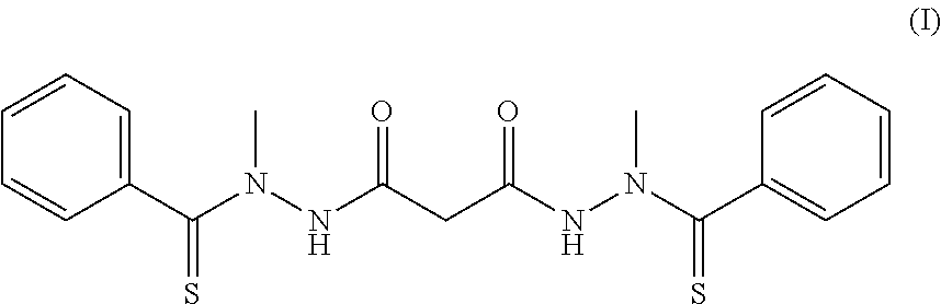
C1=CC(C(N(NC(CC(NN(C(C2=CC=CC=C2)=S)C)=O)=O)C)=S)=CC=C1
